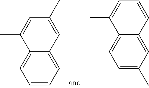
C1=CC=C2C(=C1)C(C)=CC(C)=C2.C1=C(C)C=C2C(=C1)C(C)=CC=C2
